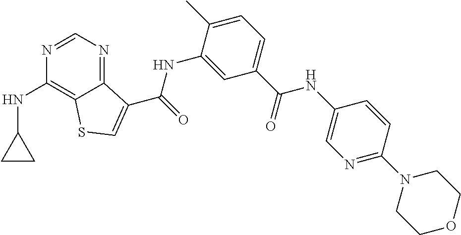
C1=NC(NC2CC2)=C2C(=N1)C(C(NC1=CC(C(NC3=CN=C(N4CCOCC4)C=C3)=O)=CC=C1C)=O)=CS2
